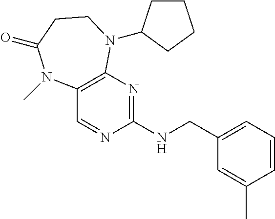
C1(NCC2=CC=CC(C)=C2)=NC2=C(C=N1)N(C)C(=O)CCN2C1CCCC1
